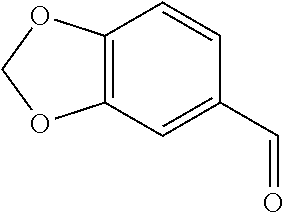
C12=C(OCO1)C=CC(C=O)=C2
